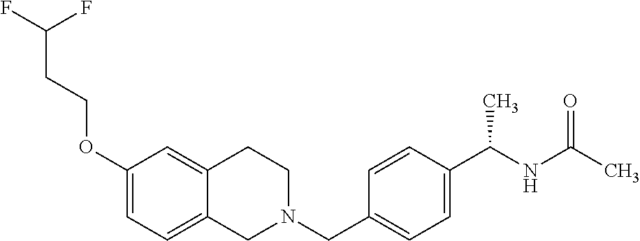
C1(OCCC(F)F)=CC=C2C(=C1)CCN(CC1=CC=C(C(NC(C)=O)C)C=C1)C2
